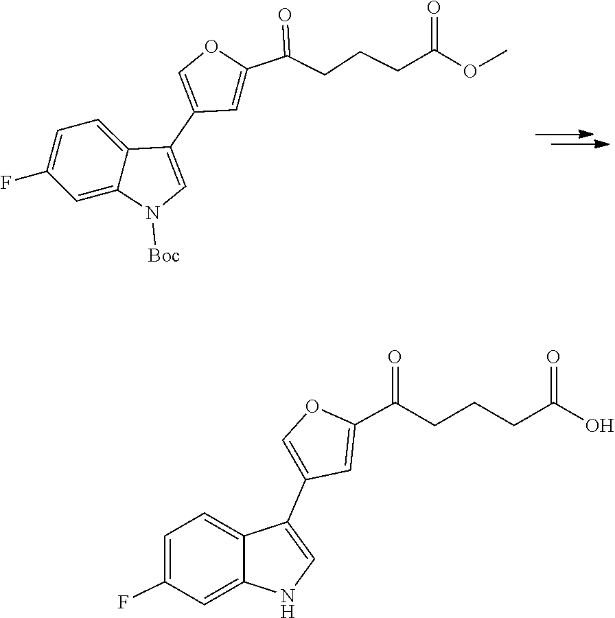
C1=C(F)C=C2C(=C1)C(C1=COC(C(=O)CCCC(=O)OC)=C1)=CN2[Boc].C1=C(F)C=C2C(=C1)C(C1=COC(C(=O)CCCC(=O)O)=C1)=CN2
